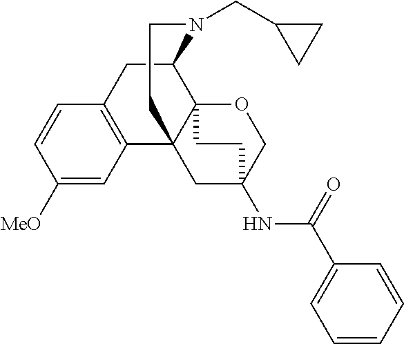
C1([MeO])=CC2=C(C=C1)CC1C34C2(CC(NC(C2=CC=CC=C2)=O)(CO3)CC4)CCN1CC1CC1
